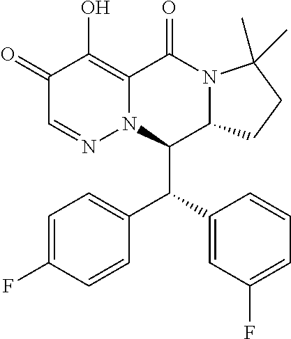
C1(=O)C=NN2C(=C1O)C(=O)N1C(C2C(C2=CC(F)=CC=C2)C2=CC=C(F)C=C2)CCC1(C)C
